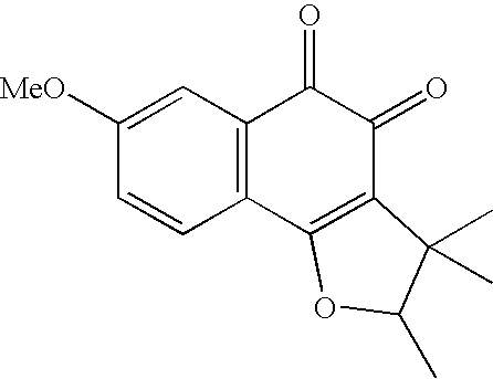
C1=C([MeO])C=CC2=C1C(=O)C(=O)C1=C2OC(C)C1(C)C
